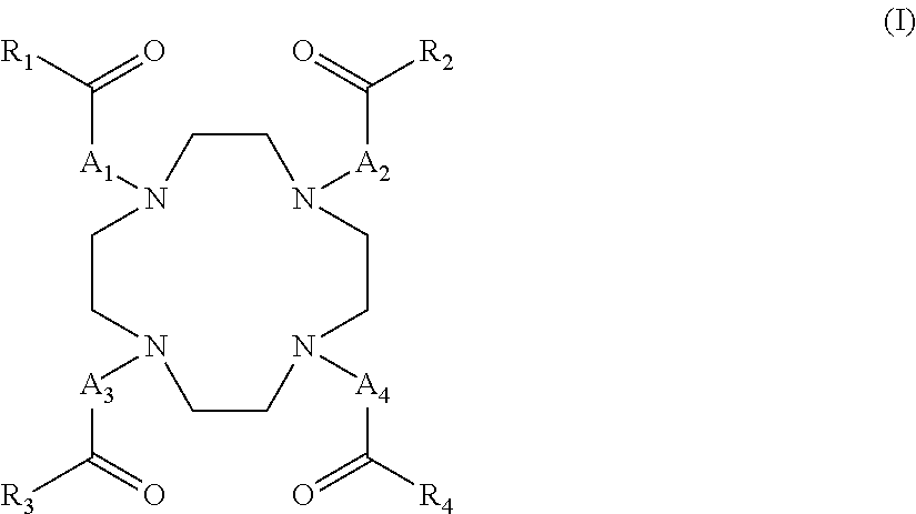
C1CN([A3]C(=O)[R3])CCN([A4]C(=O)[R4])CCN([A2]C(=O)[R2])CCN1[A1]C(=O)[R1]
